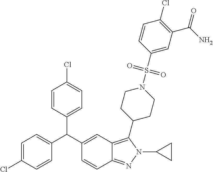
C1=C(Cl)C=CC(C(C2=CC3=C(C4CCN(S(C5=CC(C(N)=O)=C(Cl)C=C5)(=O)=O)CC4)N(C4CC4)N=C3C=C2)C2=CC=C(Cl)C=C2)=C1
